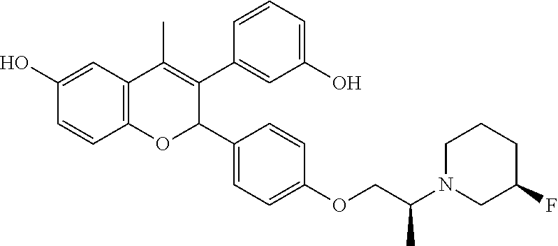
C12=C(C=C(O)C=C1)C(C)=C(C1=CC(O)=CC=C1)C(C1=CC=C(OCC(N3CCCC(F)C3)C)C=C1)O2
